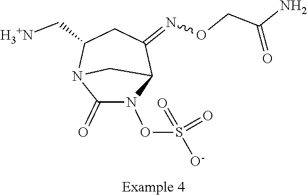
C1(=O)N(OS(=O)([O-])=O)C2C(=NOCC(N)=O)CC(C[H3+N])N1C2
